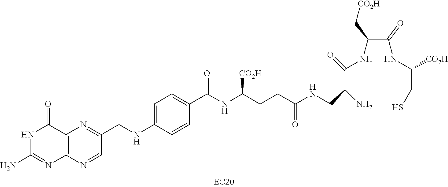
C12=C(N=CC(CNC3=CC=C(C(NC([CO2H])CCC(NCC(N)C(NC(C(NC(CS)[CO2H])=O)C[CO2H])=O)=O)=O)C=C3)=N1)N=C(N)NC2=O
